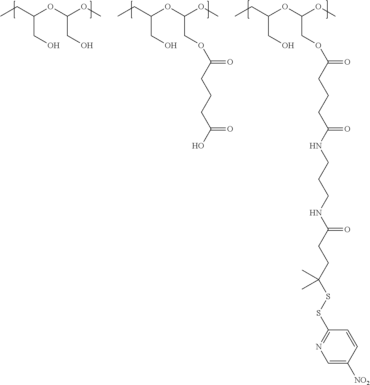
CCC(OC(OC)CO)CO.CCC(OC(OC)COC(=O)CCCC(O)=O)CO.CCC(OC(OC)COC(=O)CCCC(NCCCNC(CCC(SSC1=NC=C([NO2])C=C1)(C)C)=O)=O)CO
